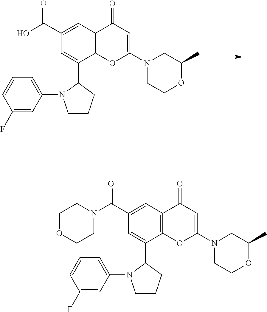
N1(C2=CC(=O)C3=C(O2)C(C2N(C4=CC=CC(F)=C4)CCC2)=CC(C(O)=O)=C3)CCOC(C)C1.N1(C2=CC(=O)C3=C(O2)C(C2N(C4=CC=CC(F)=C4)CCC2)=CC(C(N2CCOCC2)=O)=C3)CCOC(C)C1
